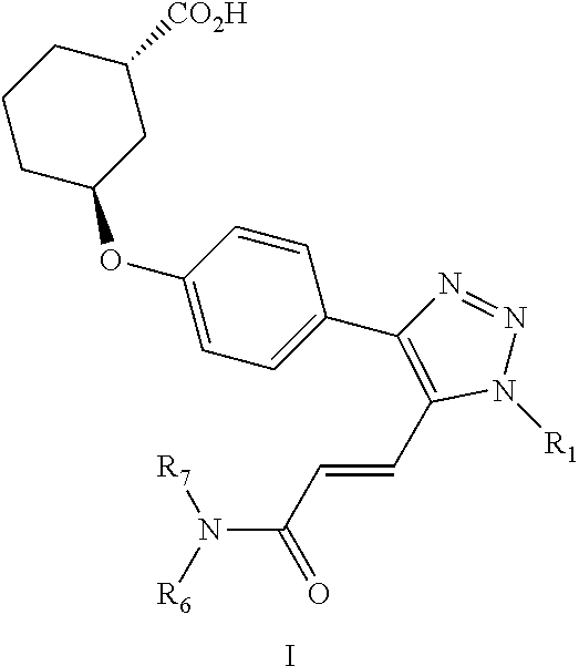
N1([R1])N=NC(C2=CC=C(OC3CC([CO2H])CCC3)C=C2)=C1C=CC(=O)N([R7])[R6].I
